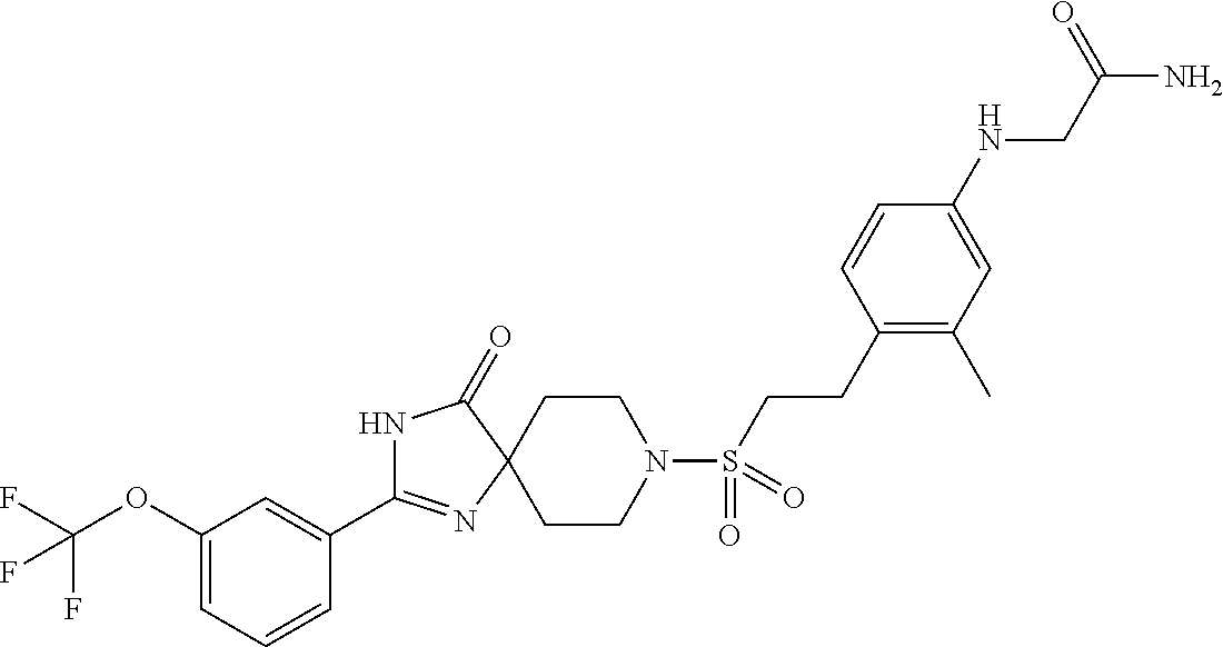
N1C(C2=CC(OC(F)(F)F)=CC=C2)=NC2(C1=O)CCN(S(CCC1=C(C)C=C(NCC(N)=O)C=C1)(=O)=O)CC2
